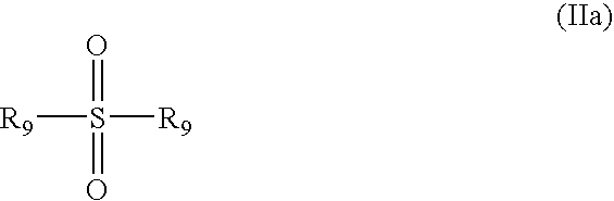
O=S(=O)([R9])[R9]
